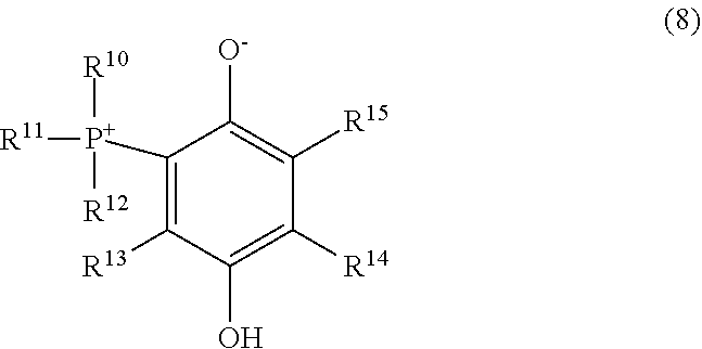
C1([P+]([R12])([R10])[R11])=C([R13])C(O)=C([R14])C([R15])=C1[O-]
